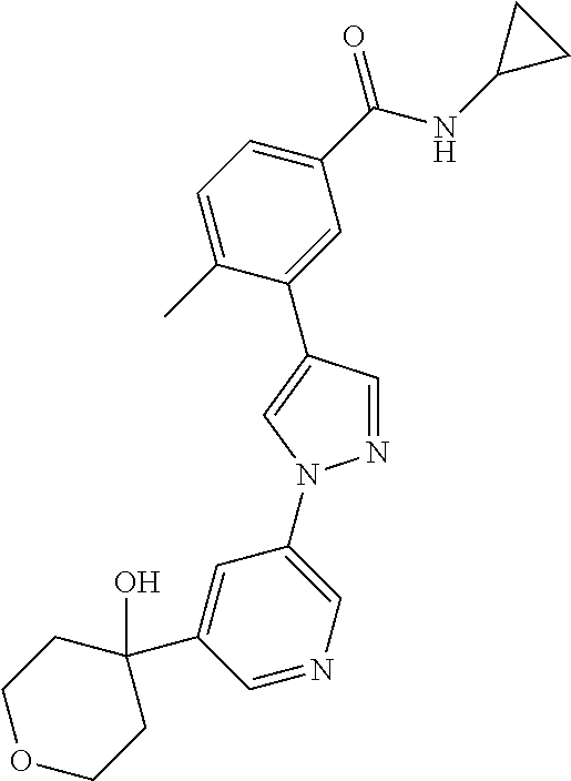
C1(C(NC2CC2)=O)=CC=C(C)C(C2=CN(C3=CN=CC(C4(O)CCOCC4)=C3)N=C2)=C1
